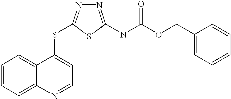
C1=CC=C2C(=C1)C(SC1=NN=C(NC(=O)OCC3=CC=CC=C3)S1)=CC=N2
